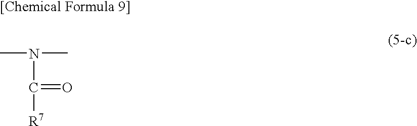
CN(C)C(=O)[R7]
